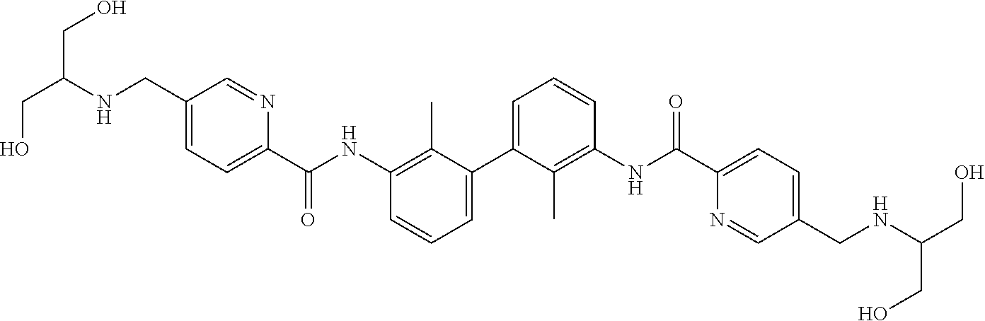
C1=C(C2=CC=CC(NC(C3=CC=C(CNC(CO)CO)C=N3)=O)=C2C)C(C)=C(NC(C2=CC=C(CNC(CO)CO)C=N2)=O)C=C1
